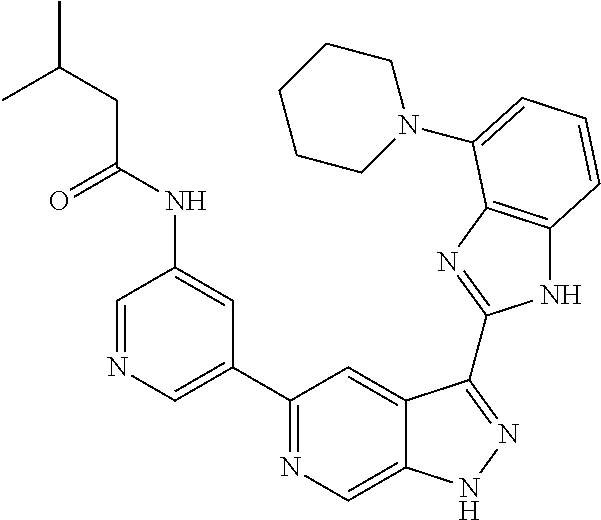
C1=NC=C(C2=NC=C3C(=C2)C(C2=NC4=C(N2)C=CC=C4N2CCCCC2)=NN3)C=C1NC(CC(C)C)=O
